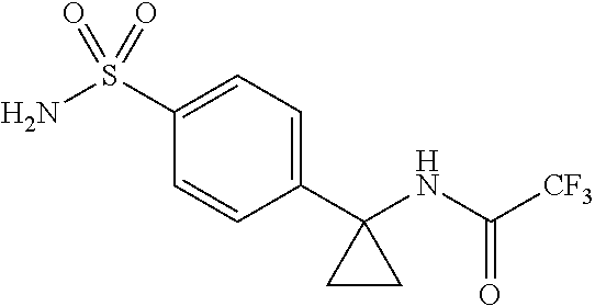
C1(C2(NC(=O)[CF3])CC2)=CC=C(S(N)(=O)=O)C=C1
